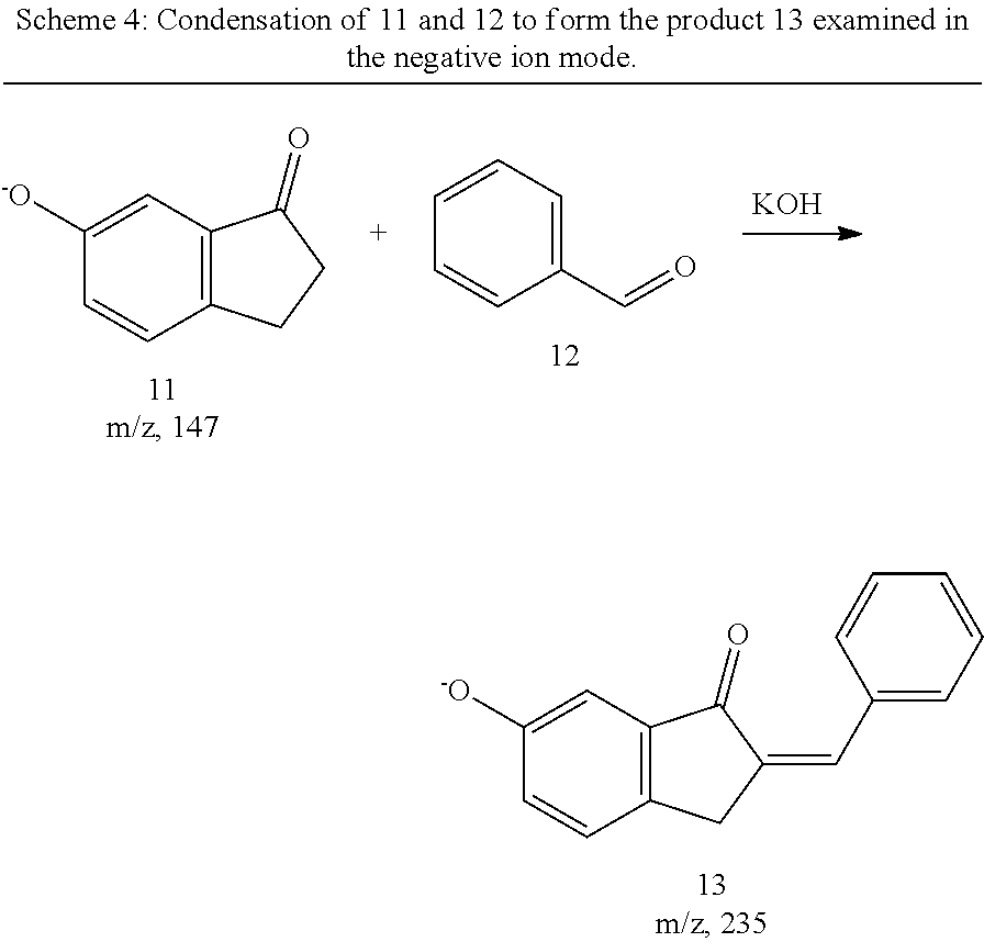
C12=C(C=C([-O])C=C1)C(=O)C(=CC1=CC=CC=C1)C2.C1(C=O)=CC=CC=C1.[KOH].C12=C(C=C([-O])C=C1)C(=O)CC2
